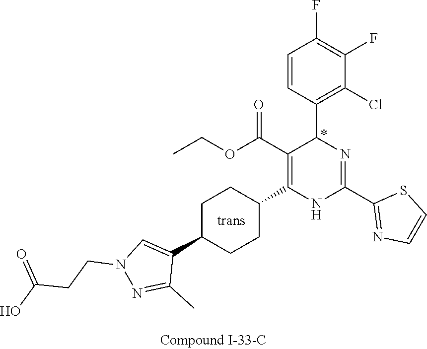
C1(F)=C(F)C=CC(C2N=C(C3=NC=CS3)NC(C3CCC(C4=CN(CCC(O)=O)N=C4C)CC3)=C2C(OCC)=O)=C1Cl
